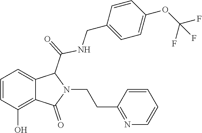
C1=CC(O)=C2C(=C1)C(C(NCC1=CC=C(OC(F)(F)F)C=C1)=O)N(CCC1=NC=CC=C1)C2=O
